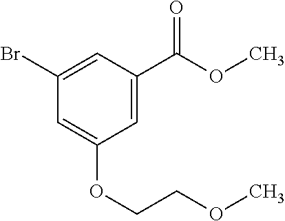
C1=C(C(OC)=O)C=C(Br)C=C1OCCOC
